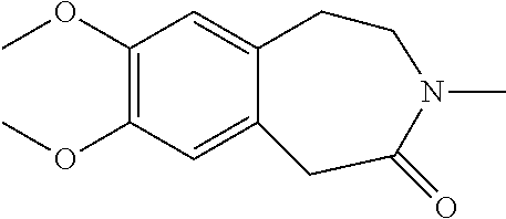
COC1=C(OC)C=C2C(=C1)CCN(C)C(=O)C2
